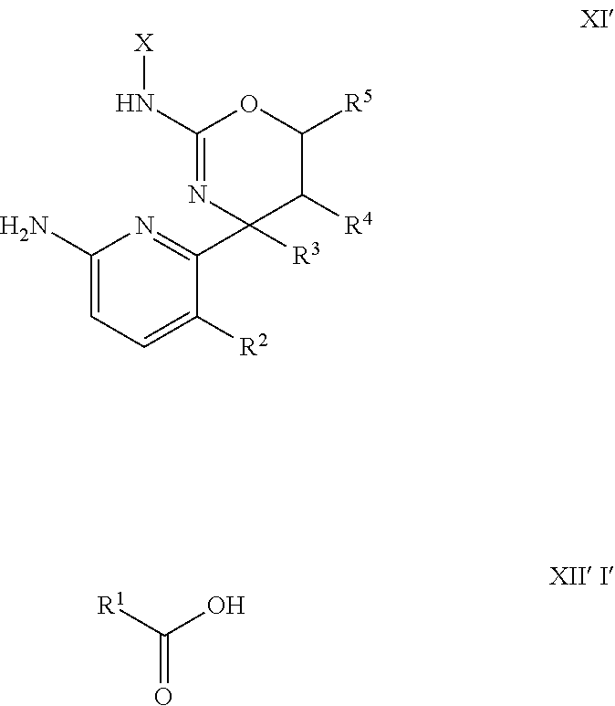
C1(N[X])=NC(C2=NC(N)=CC=C2[R2])([R3])C([R4])C([R5])O1.[R1]C(O)=O
